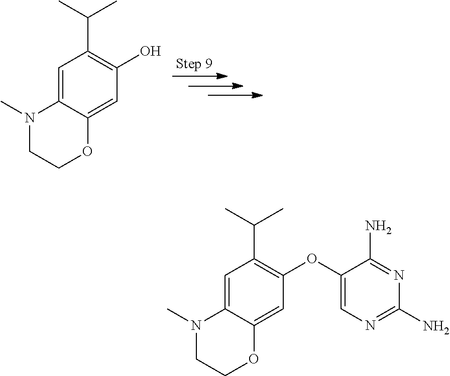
C1=C2C(=CC(OC3=CN=C(N)N=C3N)=C1C(C)C)OCCN2C.C1=C2C(=CC(O)=C1C(C)C)OCCN2C
